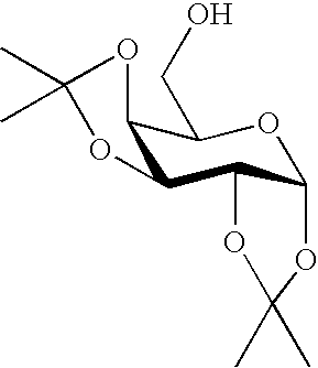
C12C(C3C(OC1CO)OC(C)(C)O3)OC(C)(C)O2
